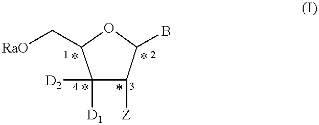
O1C(C[RaO])C([D2])([D1])C([Z])C1B
